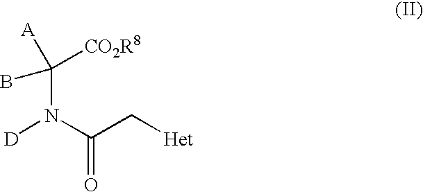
C(N(C(C[Het])=O)[D])([CO2R8])([A])B
